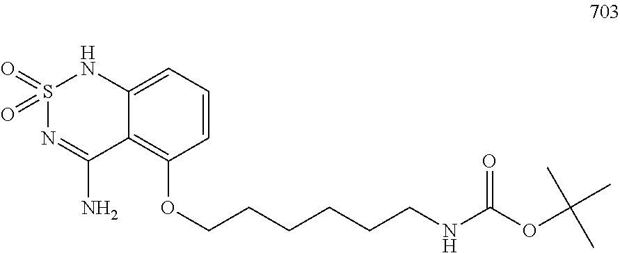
C1=CC=C2C(=C1OCCCCCCNC(OC(C)(C)C)=O)C(N)=NS(=O)(=O)N2
